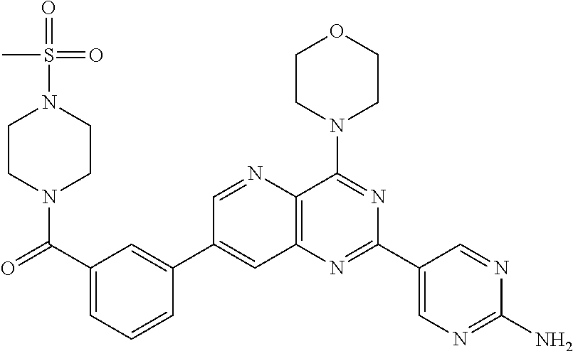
C1(C(=O)N2CCN(S(=O)(C)=O)CC2)=CC=CC(C2=CC3=C(N=C2)C(N2CCOCC2)=NC(C2=CN=C(N)N=C2)=N3)=C1
